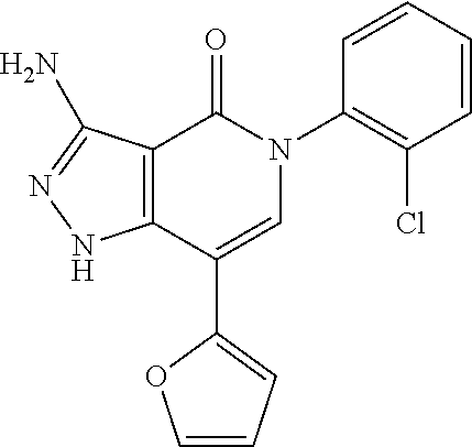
C12=C(C(C3=CC=CO3)=CN(C3=C(Cl)C=CC=C3)C1=O)NN=C2N
